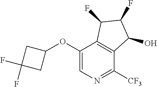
O(C1=CN=C([CF3])C2=C1C(F)C(F)C2O)C1CC(F)(F)C1
